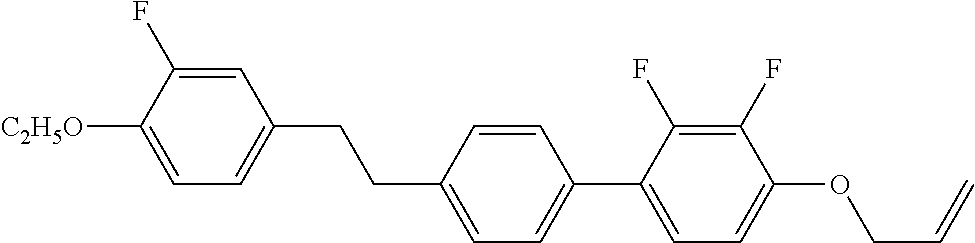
C1=C(F)C([C2H5O])=CC=C1CCC1=CC=C(C2=CC=C(OCC=C)C(F)=C2F)C=C1
